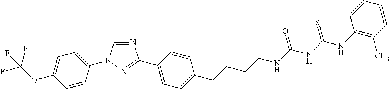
N1=CN(C2=CC=C(OC(F)(F)F)C=C2)N=C1C1=CC=C(CCCCNC(NC(NC2=C(C)C=CC=C2)=S)=O)C=C1
